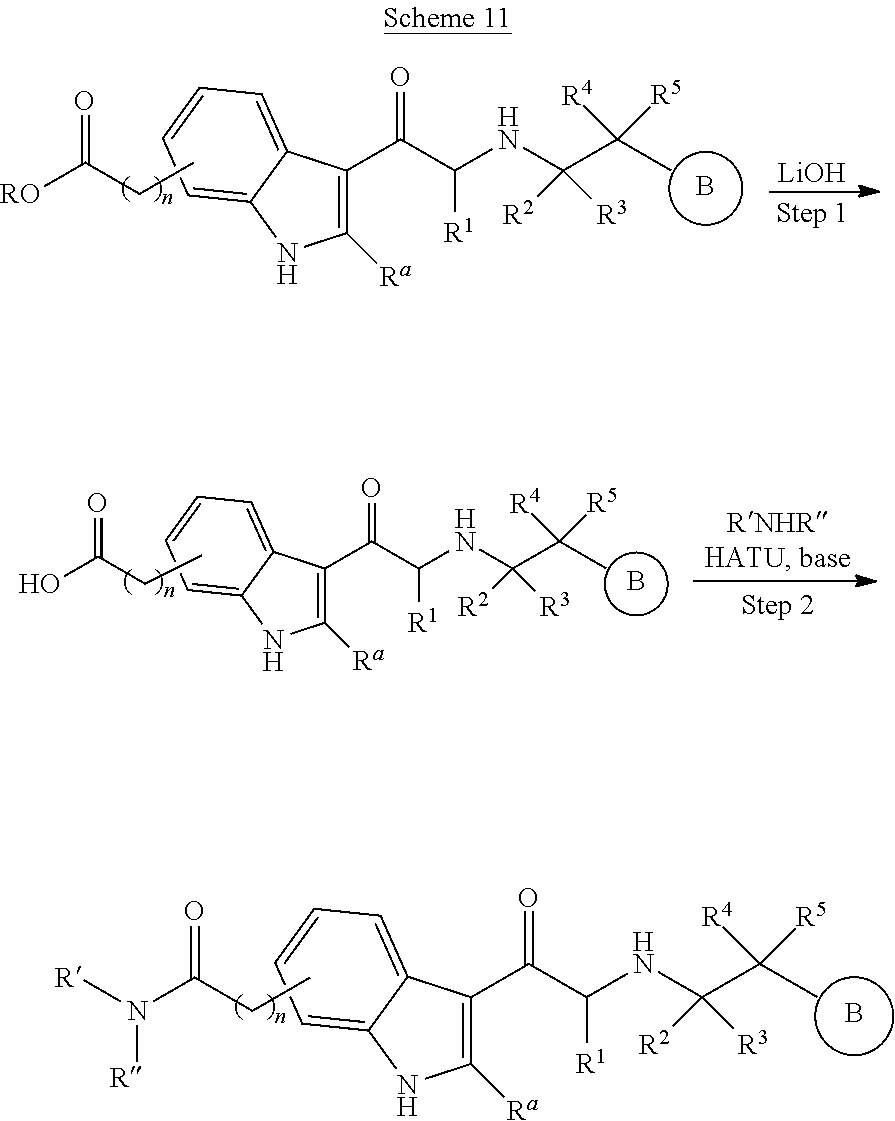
B.O=C(C([R1])NC(C(C)([R5])[R4])([R2])[R3])C1=C([Ra])NC2=CC=CC=C12.[R]N(C(CC)=O)[R].[LiOH].B.O=C(C([R1])NC(C(C)([R5])[R4])([R2])[R3])C1=C([Ra])NC2=CC=CC=C12.O=C(CC)[RO].B.O=C(C([R1])NC(C(C)([R5])[R4])([R2])[R3])C1=C([Ra])NC2=CC=CC=C12.O=C(CC)O
